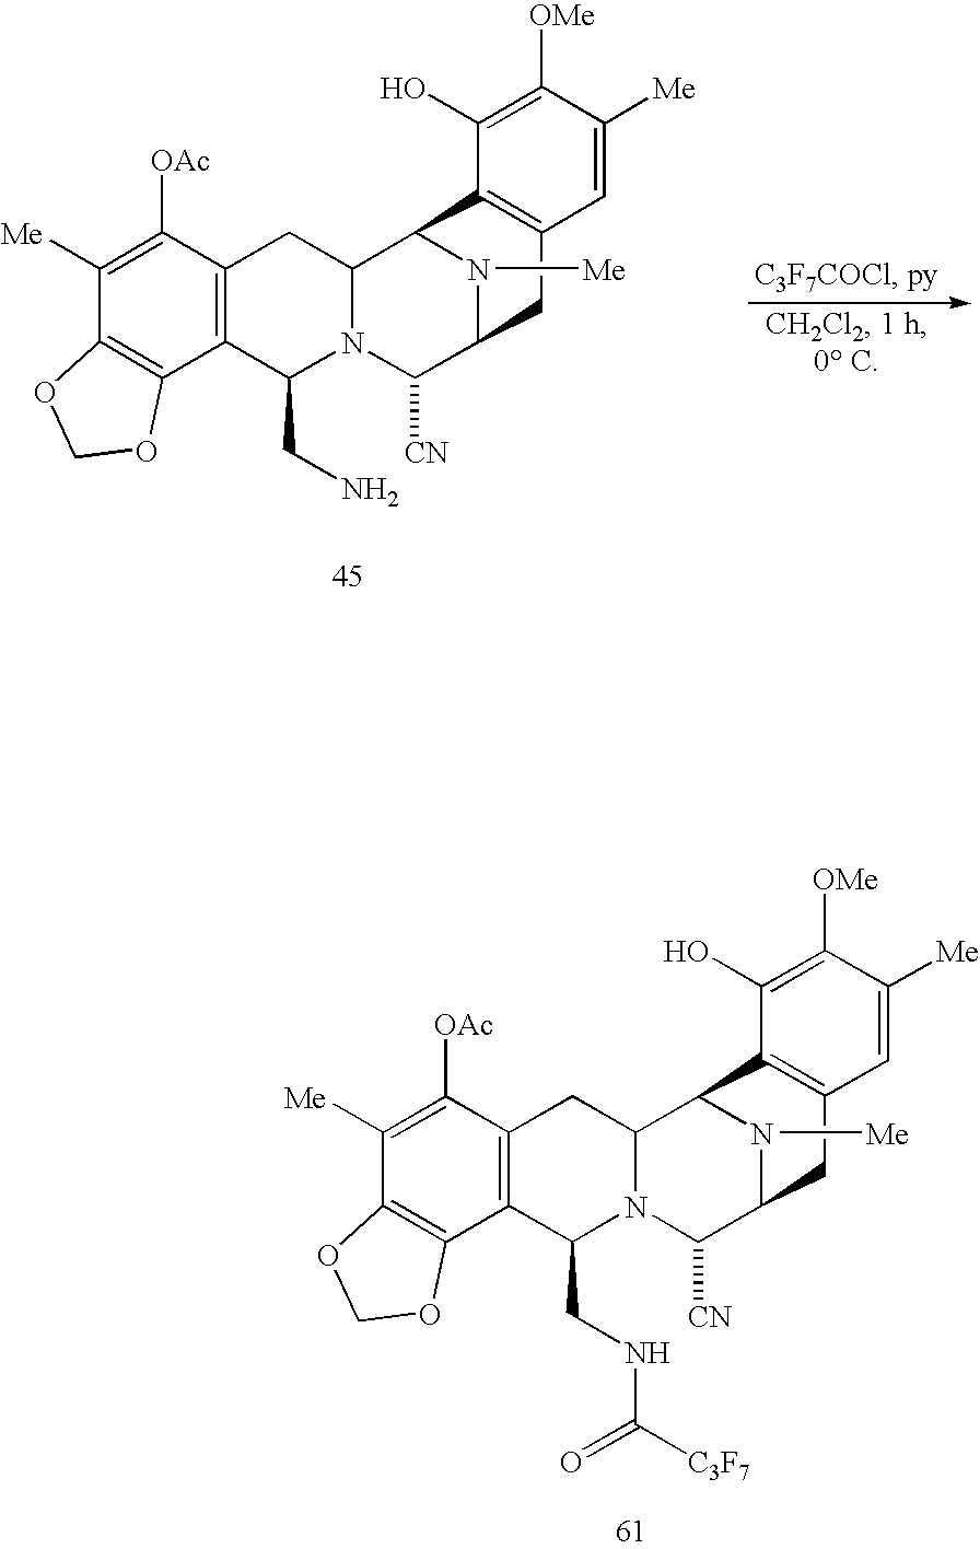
C1([Me])=C([OAc])C2=C(C3=C1OCO3)C(CN)N1C(C2)C2N([Me])C(C1[CN])CC1=C2C(O)=C([OMe])C([Me])=C1.C1([Me])=C([OAc])C2=C(C3=C1OCO3)C(CNC(=O)[C3F7])N1C(C2)C2N([Me])C(C1[CN])CC1=C2C(O)=C([OMe])C([Me])=C1
